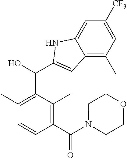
C1(C)=C(C(C2=CC3=C(C)C=C([CF3])C=C3N2)O)C(C)=C(C(N2CCOCC2)=O)C=C1
